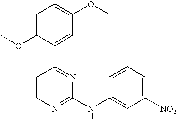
C1=C(OC)C(C2=NC(NC3=CC([NO2])=CC=C3)=NC=C2)=CC(OC)=C1
